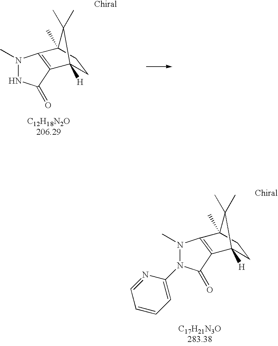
[C17H21N3O283.38].N1(C)N(C2=CC=CC=N2)C(=O)C2=C1C1(C)CCC2([H])C1(C)C.[C12H18N2O206.29].N1(C)NC(=O)C2=C1C1(C)CCC2([H])C1(C)C
